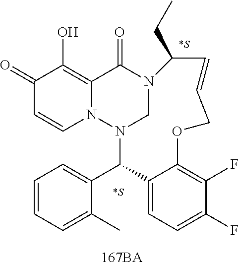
C1(=O)C=CN2C(=C1O)C(=O)N1CN2C(C2=CC=CC=C2C)C2=CC=C(F)C(F)=C2OCC=CC1CC.[*S].[*S]
